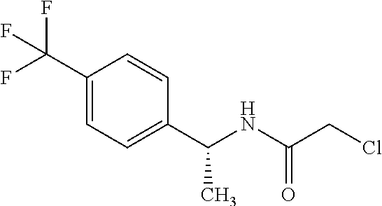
C1(C(F)(F)F)=CC=C(C(NC(CCl)=O)C)C=C1
